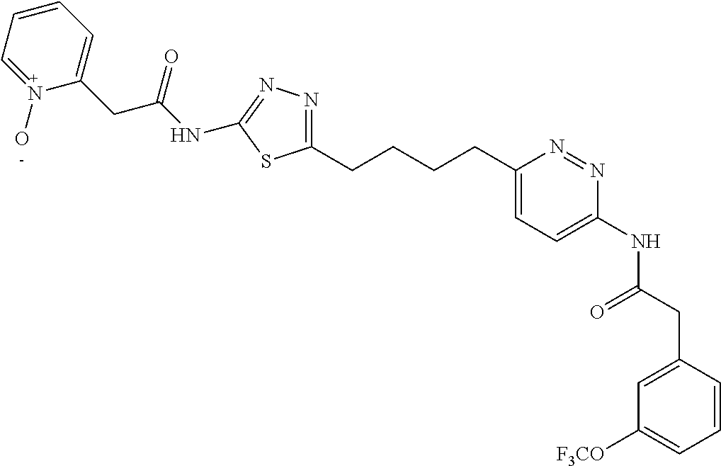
C1(CCCCC2=CC=C(NC(=O)CC3=CC([F3CO])=CC=C3)N=N2)=NN=C(NC(CC2=CC=CC=N2O)=O)S1
